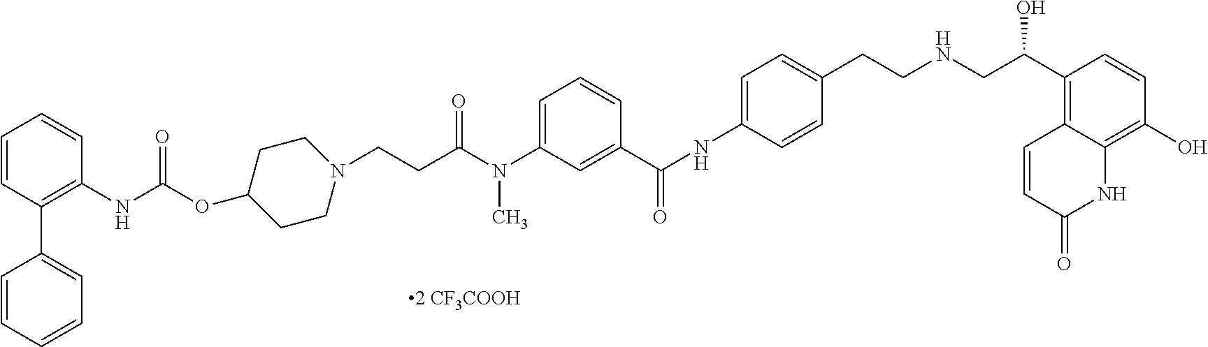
N(C)(C1=CC=CC(C(=O)NC2=CC=C(CCNCC(C3=C4C=CC(=O)NC4=C(O)C=C3)O)C=C2)=C1)C(CCN1CCC(OC(NC2=C(C3=CC=CC=C3)C=CC=C2)=O)CC1)=O
